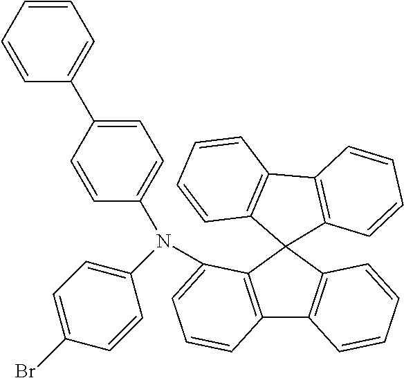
C12=C(C(N(C3=CC=C(C4=CC=CC=C4)C=C3)C3=CC=C(Br)C=C3)=CC=C1)C1(C3=C2C=CC=C3)C2=C(C3=C1C=CC=C3)C=CC=C2
